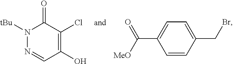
C1(O)=C(Cl)C(=O)N([tBu])N=C1.C(C1=CC=C(CBr)C=C1)(=O)[MeO]
